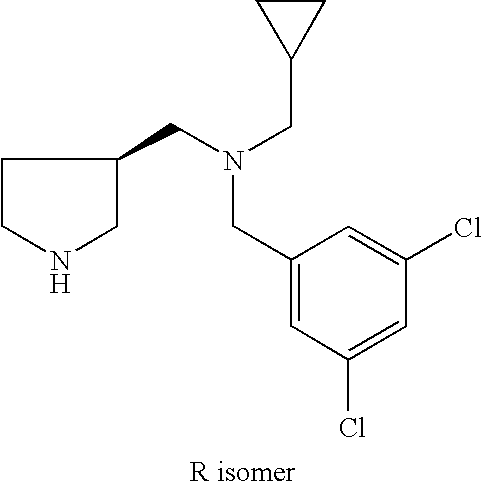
C1(CN(CC2CCNC2)CC2CC2)=CC(Cl)=CC(Cl)=C1
